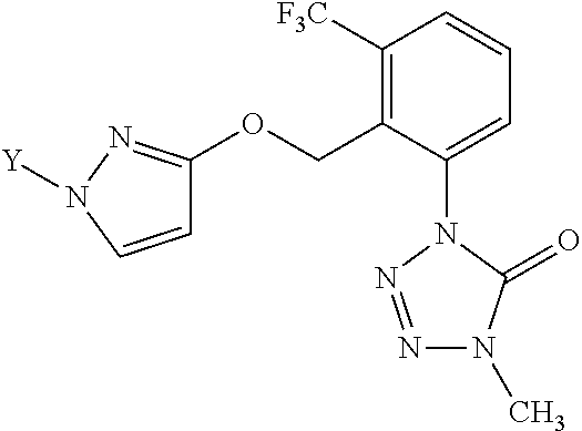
C1=C(N2N=NN(C)C2=O)C(COC2=NN([Y])C=C2)=C([F3C])C=C1
